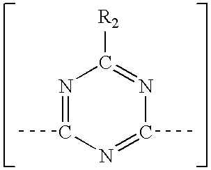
[R2]C1=NC(C)=NC(C)=N1
